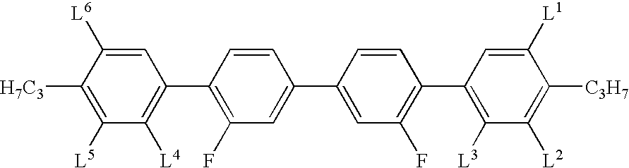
[H7C3]C1=C([L5])C([L4])=C(C2=C(F)C=C(C3=CC(F)=C(C4=C([L3])C([L2])=C([C3H7])C([L1])=C4)C=C3)C=C2)C=C1[L6]
